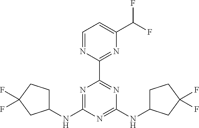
C1(NC2=NC(C3=NC(C(F)F)=CC=N3)=NC(NC3CCC(F)(F)C3)=N2)CCC(F)(F)C1
